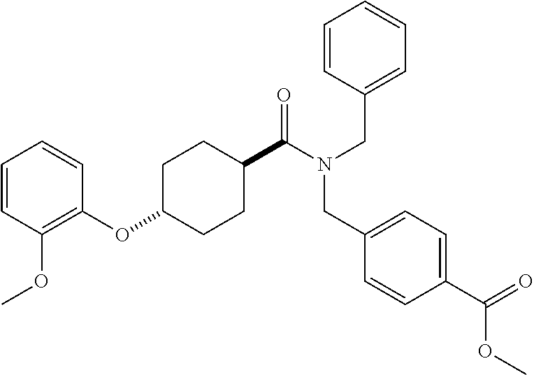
C1=CC(OC)=C(OC2CCC(C(N(CC3=CC=CC=C3)CC3=CC=C(C(OC)=O)C=C3)=O)CC2)C=C1
